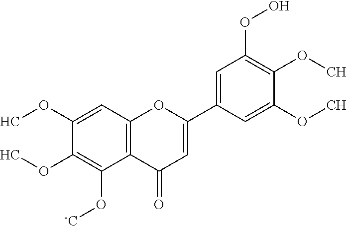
C12=C(C=C(OC)C(OC)=C1O[-C])OC(C1=CC(OO)=C(OC)C(OC)=C1)=CC2=O
